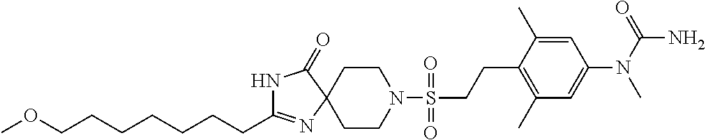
C1CN(S(=O)(=O)CCC2=C(C)C=C(N(C)C(=O)N)C=C2C)CCC12N=C(CCCCCCCOC)NC2=O
